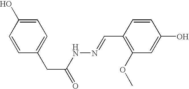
C1=C(O)C=CC(CC(=O)NN=CC2=C(OC)C=C(O)C=C2)=C1
